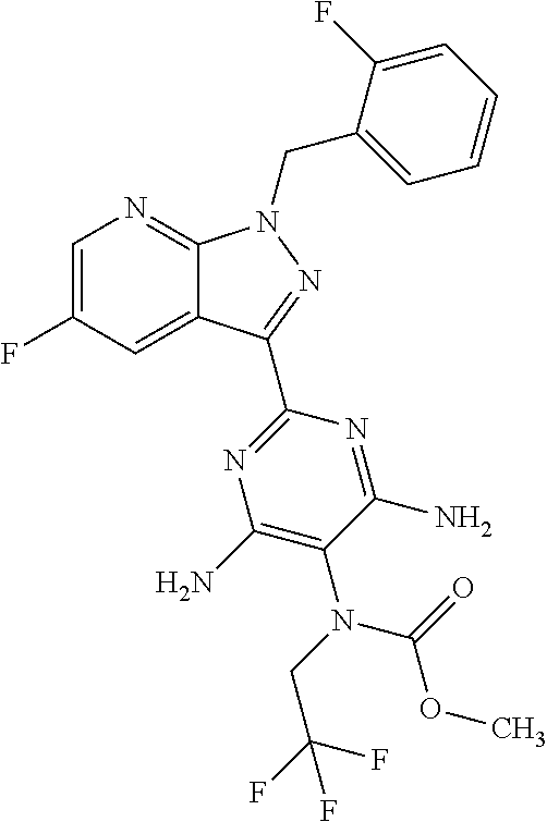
C1=C(F)C=C2C(=N1)N(CC1=CC=CC=C1F)N=C2C1=NC(N)=C(N(CC(F)(F)F)C(OC)=O)C(N)=N1
